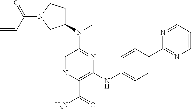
C1=NC(C(=O)N)=C(NC2=CC=C(C3=NC=CC=N3)C=C2)N=C1N(C1CCN(C(C=C)=O)C1)C
